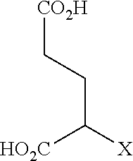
[HO2C]C([X])CC[CO2H]
